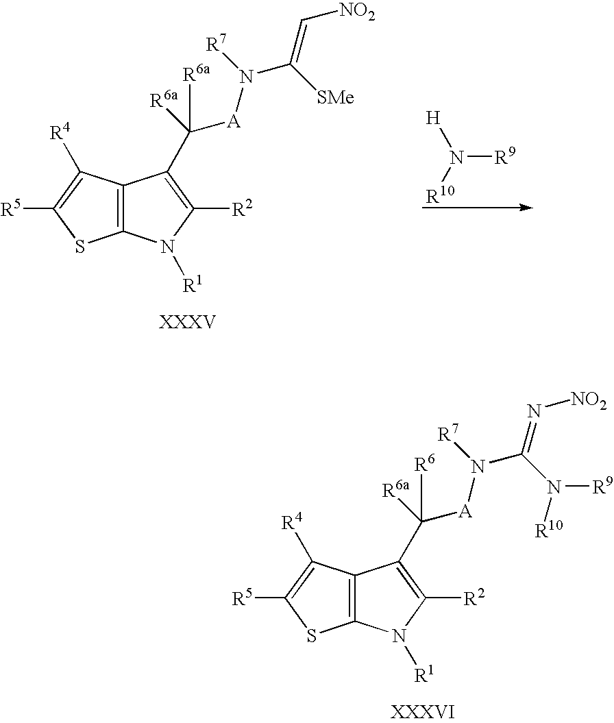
C12=C(C([R4])=C([R5])S1)C(C([A]N(C(=N[NO2])N([R9])[R10])[R7])([R6a])[R6])=C([R2])N2[R1].[H]N([R10])[R9].C12=C(C([R4])=C([R5])S1)C(C([A]N(C(=C[NO2])[SMe])[R7])([R6a])[R6a])=C([R2])N2[R1]
